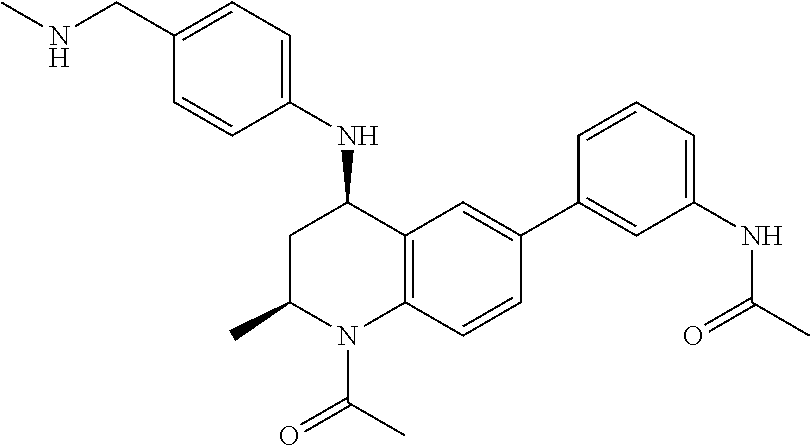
N(C1CC(C)N(C(C)=O)C2=C1C=C(C1=CC(NC(C)=O)=CC=C1)C=C2)C1=CC=C(CNC)C=C1
